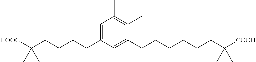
C1=C(CCCCC([HOOC])(C)C)C=C(CCCCCCC([COOH])(C)C)C(C)=C1C
